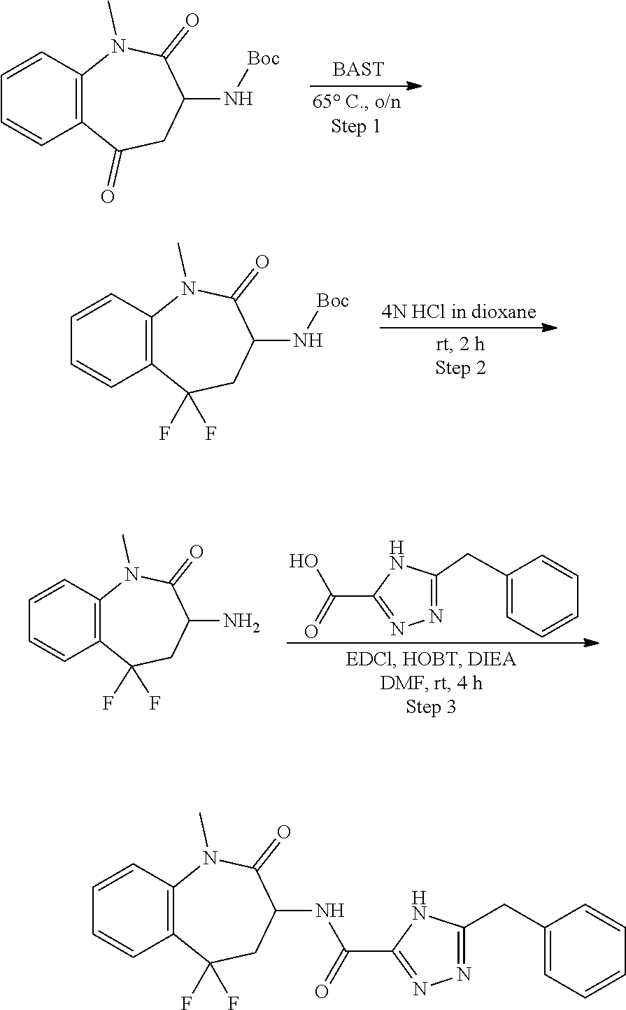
C1=CC2=C(C=C1)C(=O)CC(N[Boc])C(=O)N2C.C1=CC2=C(C=C1)C(F)(F)CC(N[Boc])C(=O)N2C.C1=CC2=C(C=C1)C(F)(F)CC(NC(C1=NN=C(CC3=CC=CC=C3)N1)=O)C(=O)N2C.C1=CC=CC=C1CC1=NN=C(C(=O)O)N1.C1=CC2=C(C=C1)C(F)(F)CC(N)C(=O)N2C
